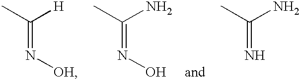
C(=N[OH])(C)[H].C(=N)(C)N.C(=NO)(C)N
